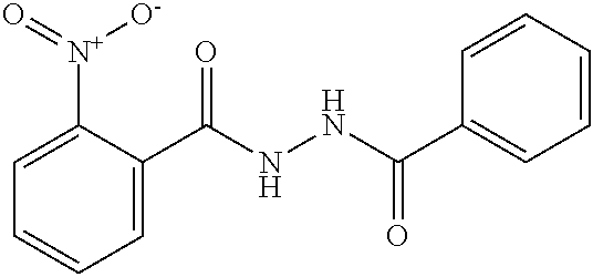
C1=C([N+]([O-])=O)C(C(NNC(C2=CC=CC=C2)=O)=O)=CC=C1
